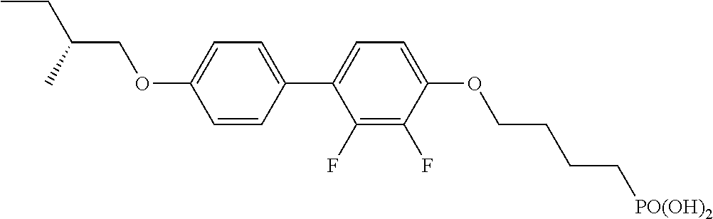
C1(F)=C(F)C(OCCCC[PO(OH)2])=CC=C1C1=CC=C(OCC(CC)C)C=C1
